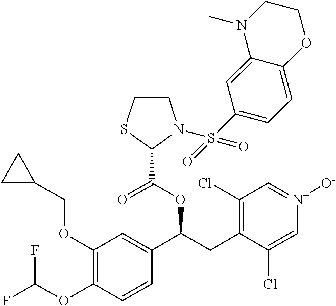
C1(OCC2CC2)=C(OC(F)F)C=CC(C(CC2=C(Cl)C=[N+]([O-])C=C2Cl)OC(=O)C2N(S(C3=CC=C4C(=C3)N(C)CCO4)(=O)=O)CCS2)=C1
